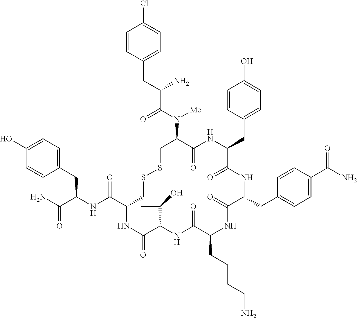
C1=C(O)C=CC(CC(NC(C2CSSCC(N(C(C(CC3=CC=C(Cl)C=C3)N)=O)[Me])C(=O)NC(CC3=CC=C(O)C=C3)C(=O)NC(CC3=CC=C(C(N)=O)C=C3)C(=O)NC(CCCCN)C(=O)NC(C(C)O)C(=O)N2)=O)C(N)=O)=C1
